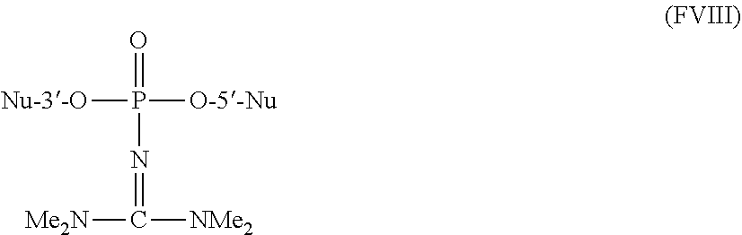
[Nu-3-O]P([O-5-Nu])(=O)N=C([NMe2])[Me2N]
